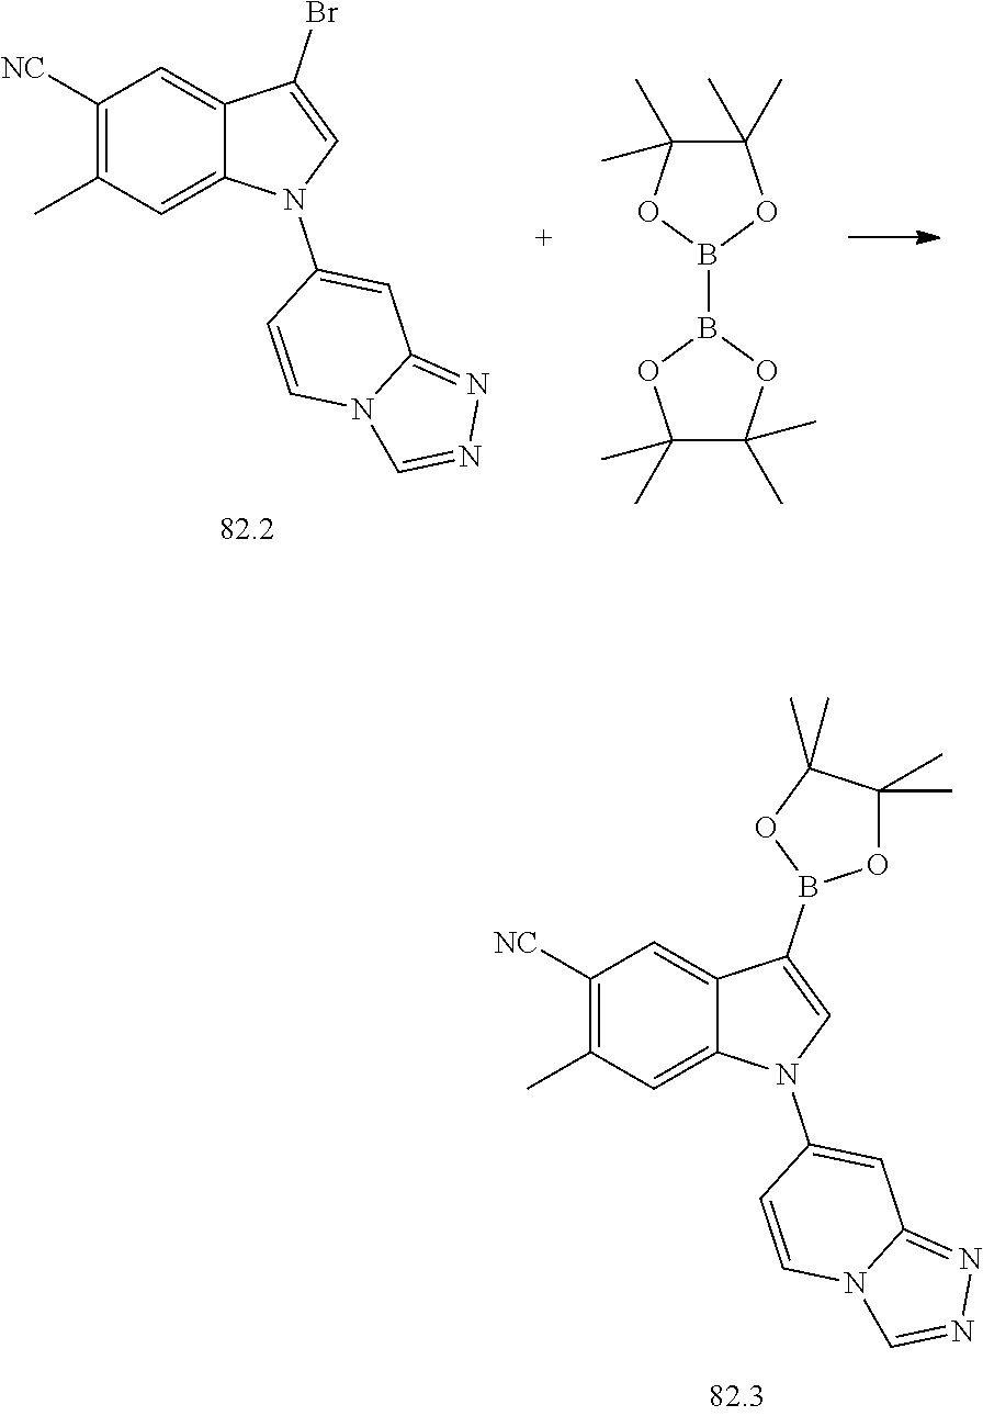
C1([NC])=C(C)C=C2C(=C1)C(B1OC(C)(C)C(C)(C)O1)=CN2C1=CC2=NN=CN2C=C1.C1([NC])=C(C)C=C2C(=C1)C(Br)=CN2C1=CC2=NN=CN2C=C1.C1(C)(C)C(C)(C)OB(B2OC(C)(C)C(C)(C)O2)O1
